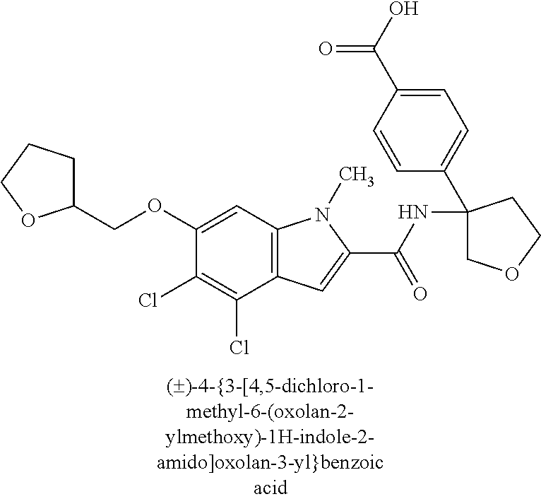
C1(COC2=CC3=C(C(Cl)=C2Cl)C=C(C(NC2(C4=CC=C(C(O)=O)C=C4)COCC2)=O)N3C)CCCO1
